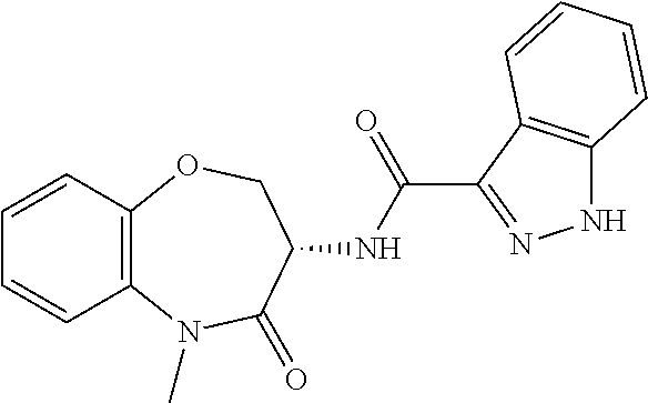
C12=C(OCC(NC(=O)C3=NNC4=C3C=CC=C4)C(=O)N1C)C=CC=C2
